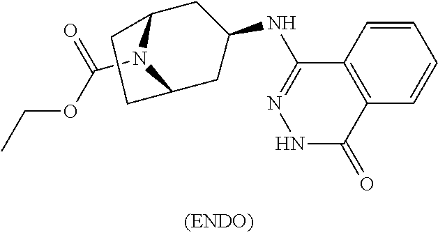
C12=C(C(=O)NN=C1NC1CC3N(C(OCC)=O)C(C1)CC3)C=CC=C2
